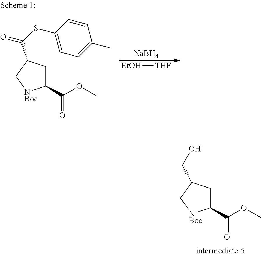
[NaBH4].[EtOH][THF].O=C(OC)C1CC(C(=O)SC2=CC=C(C)C=C2)C[NBoc]1.O=C(OC)C1CC(CO)C[NBoc]1
